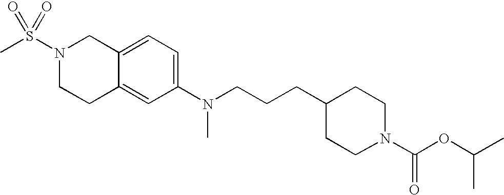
C1C2=CC(N(CCCC3CCN(C(=O)OC(C)C)CC3)C)=CC=C2CN(S(C)(=O)=O)C1
